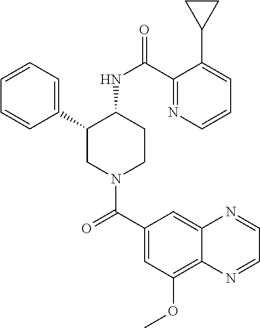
C1(C2CN(C(C3=CC(OC)=C4C(=C3)N=CC=N4)=O)CCC2NC(=O)C2=NC=CC=C2C2CC2)=CC=CC=C1
